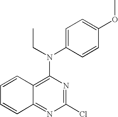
N(C1=C2C(=NC(Cl)=N1)C=CC=C2)(CC)C1=CC=C(OC)C=C1
